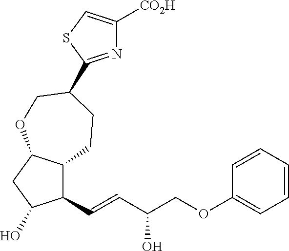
C1(C=CC(O)COC2=CC=CC=C2)C2C(CC1O)OCC(C1=NC([CO2H])=CS1)CC2
